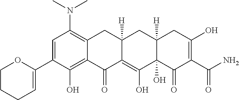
C1=C(C2=CCCCO2)C(O)=C2C(=C1N(C)C)CC1([H])C(=C(O)C3(O)C([H])(C1)CC(O)=C(C(=O)N)C3=O)C2=O
